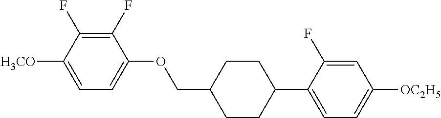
C1(F)=C(F)C([H3CO])=CC=C1OCC1CCC(C2=CC=C([OC2H5])C=C2F)CC1
